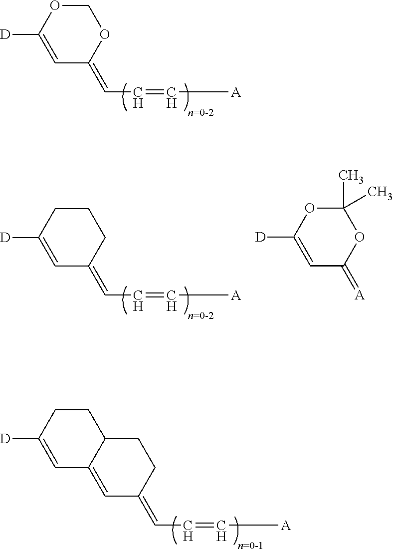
C1=C([D])OCOC1=CC=C[A].C1=C2C(CCC1=CC=C[A])CCC([D])=C2.C1=C([D])CCCC1=CC=C[A].C1(C)(C)OC([D])=CC(=[A])O1
